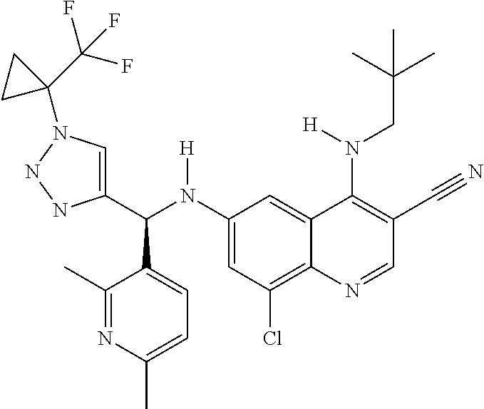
C1(N(C(C2=CN(C3(C(F)(F)F)CC3)NN2)C2=CC=C(C)N=C2C)[H])=CC(Cl)=C2C(=C1)C(N(CC(C)(C)C)[H])=C(C#N)C=N2
